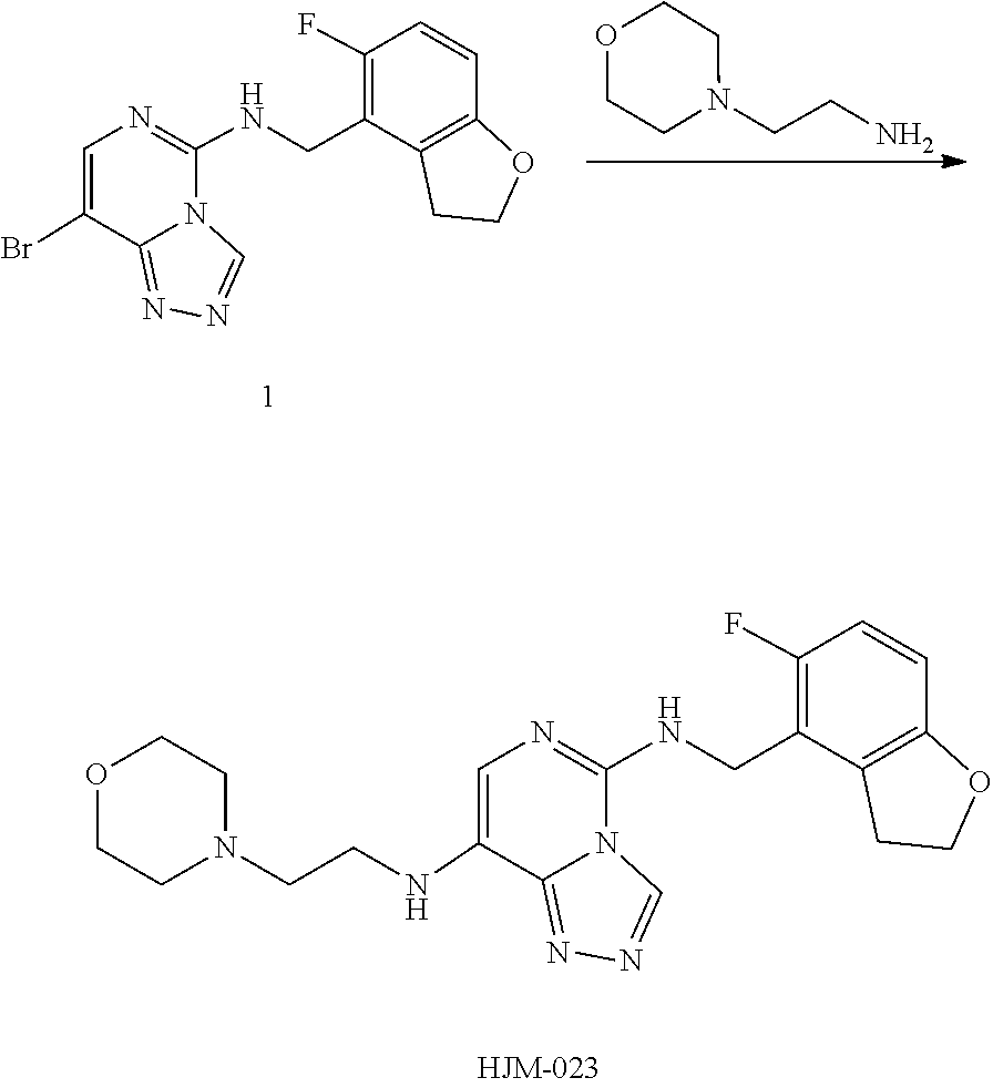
N1=C2N(C(NCC3=C(F)C=CC4=C3CCO4)=NC=C2Br)C=N1.C(CN)N1CCOCC1.N1=C2N(C(NCC3=C(F)C=CC4=C3CCO4)=NC=C2NCCN2CCOCC2)C=N1
